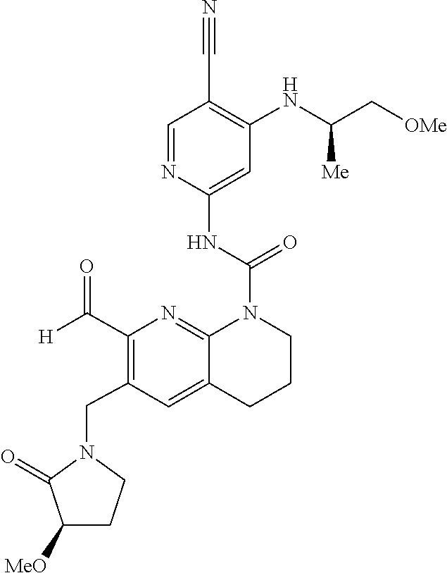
C1(NC(C[OMe])[Me])=C(C#N)C=NC(NC(=O)N2C3=NC(C([H])=O)=C(CN4C(=O)C([MeO])CC4)C=C3CCC2)=C1
